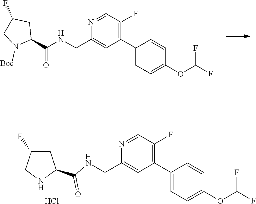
C1(C2=CC=C(OC(F)F)C=C2)=C(F)C=NC(CNC(C2CC(F)CN2[Boc])=O)=C1.C1(C2=CC=C(OC(F)F)C=C2)=C(F)C=NC(CNC(C2CC(F)CN2)=O)=C1.Cl
